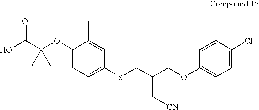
OC(C(OC1=CC=C(SCC(COC2=CC=C(Cl)C=C2)C[CN])C=C1C)(C)C)=O
